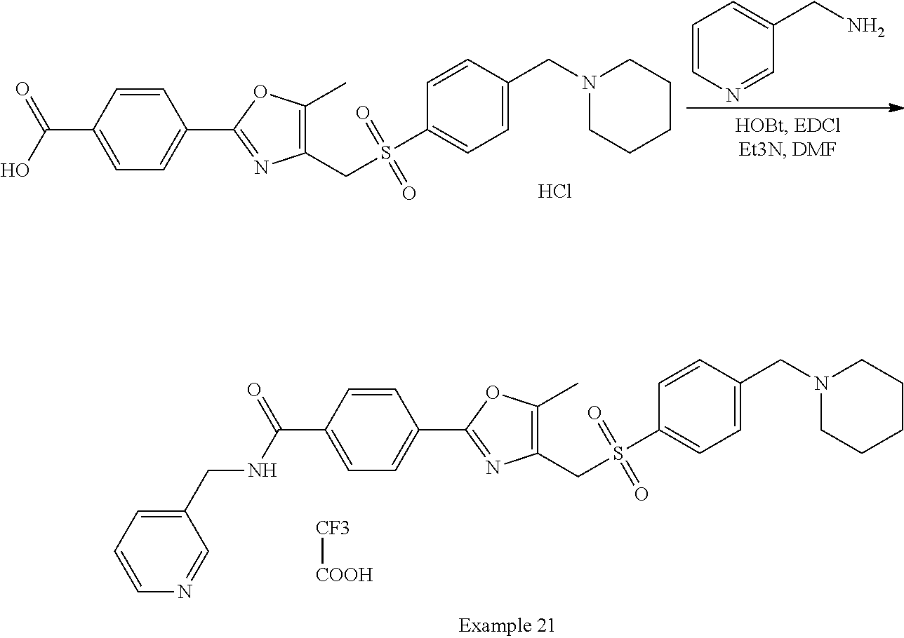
C1(CS(C2=CC=C(CN3CCCCC3)C=C2)(=O)=O)=C(C)OC(C2=CC=C(C(=O)NCC3=CC=CN=C3)C=C2)=N1.[CF3][COOH].C1(CS(C2=CC=C(CN3CCCCC3)C=C2)(=O)=O)=C(C)OC(C2=CC=C(C(=O)O)C=C2)=N1.Cl.C1=CN=CC(CN)=C1
